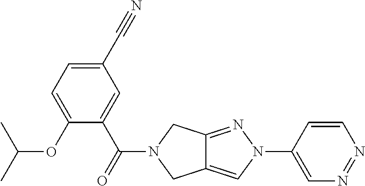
O(C1=CC=C(C#N)C=C1C(=O)N1CC2=CN(C3=CN=NC=C3)N=C2C1)C(C)C
